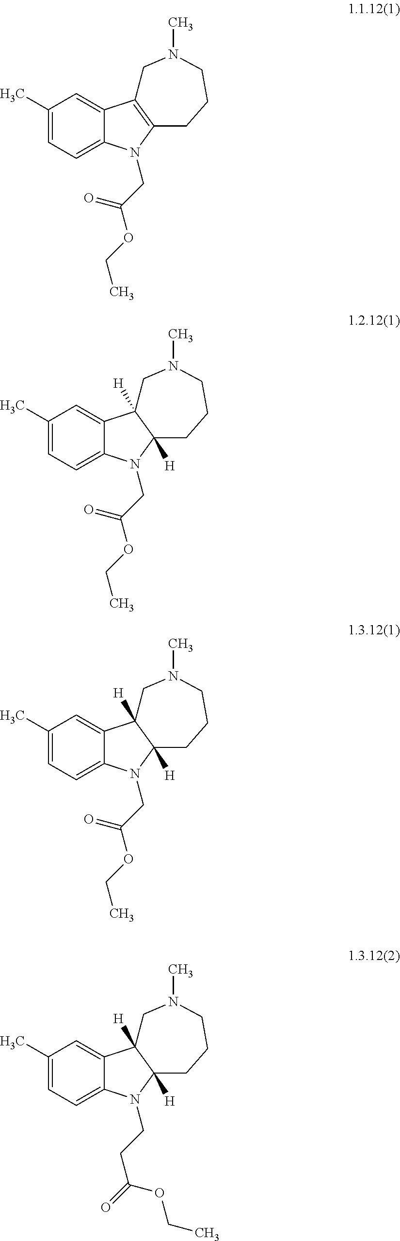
C1(C)=CC=C2C(=C1)C1=C(CCCN(C)C1)N2CC(OCC)=O.C1(C)=CC=C2C(=C1)C1([H])C([H])(CCCN(C)C1)N2CC(OCC)=O.C1(C)=CC=C2C(=C1)C1([H])C([H])(CCCN(C)C1)N2CC(OCC)=O.C1(C)=CC=C2C(=C1)C1([H])C([H])(CCCN(C)C1)N2CCC(=O)OCC
